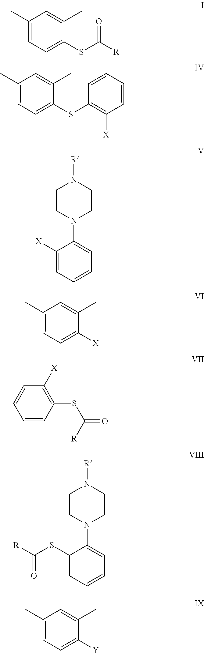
C1CN(C2=CC=CC=C2[X])CCN1[R].C1(C)=CC=C(SC([R])=O)C(C)=C1.C1(C)=CC=C(SC2=C([X])C=CC=C2)C(C)=C1.C1(C)=CC=C([X])C(C)=C1.C1=CC(SC([R])=O)=C([X])C=C1.C1CN(C2=CC=CC=C2SC([R])=O)CCN1[R].C1(C)=CC=C([Y])C(C)=C1
